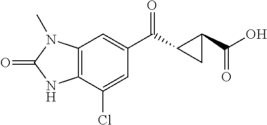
C12=C(C(Cl)=CC(C(C3C(C(=O)O)C3)=O)=C1)NC(=O)N2C
